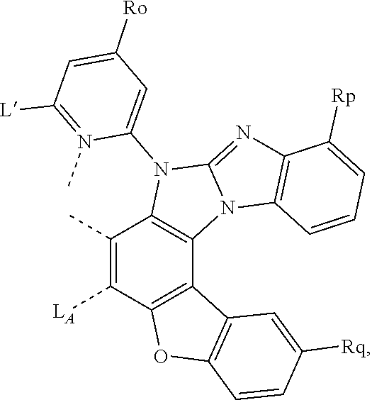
C1([L])=N(C)C(N2C3=NC4=C(C=CC=C4[Rp])N3C3=C2C(C)=C([LA])C2=C3C3=C(O2)C=CC([Rq])=C3)=CC([Ro])=C1
